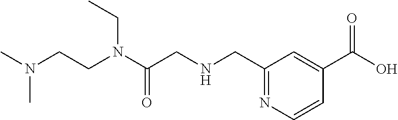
C1(CNCC(N(CCN(C)C)CC)=O)=NC=CC(C(O)=O)=C1
